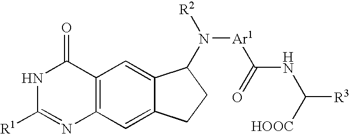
N1C([R1])=NC2=C(C1=O)C=C1C(=C2)CCC1N([R2])[Ar1]C(=O)NC([HOOC])[R3]
